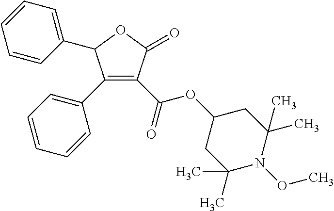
C1(C2=CC=CC=C2)=C(C(=O)OC2CC(C)(C)N(OC)C(C)(C)C2)C(=O)OC1C1=CC=CC=C1
